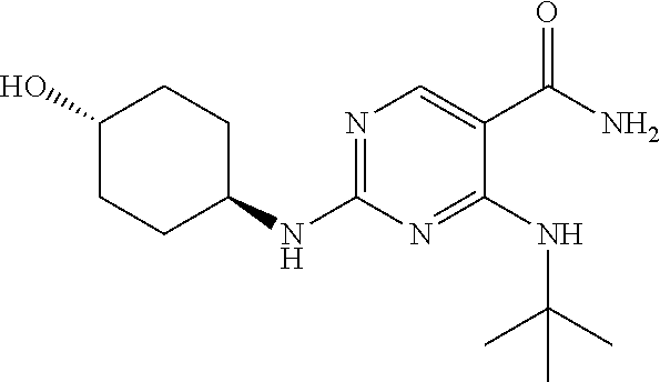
N1=C(NC2CCC(O)CC2)N=C(NC(C)(C)C)C(C(N)=O)=C1
